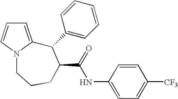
C1=C2N(C=C1)CCCC(C(=O)NC1=CC=C([CF3])C=C1)C2C1=CC=CC=C1
